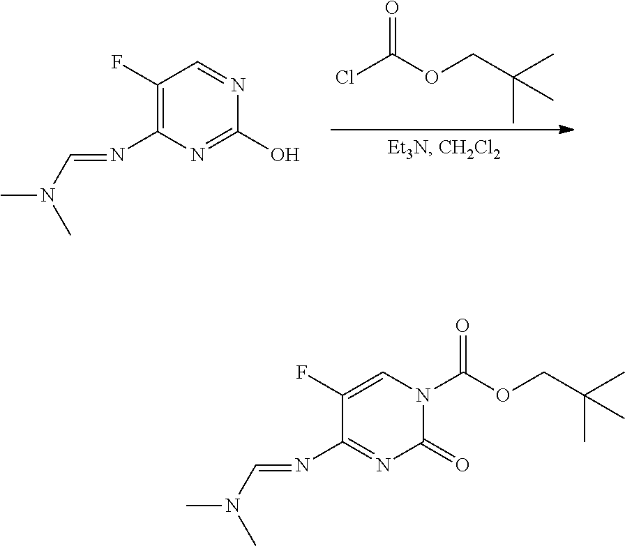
ClC(OCC(C)(C)C)=O.C1(F)=C(N=CN(C)C)N=C(O)N=C1.C1(F)=CN(C(OCC(C)(C)C)=O)C(=O)N=C1N=CN(C)C
